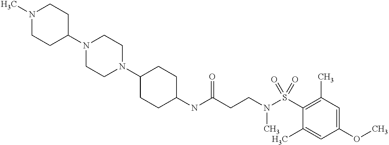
C1(NC(CCN(S(C2=C(C)C=C(OC)C=C2C)(=O)=O)C)=O)CCC(N2CCN(C3CCN(C)CC3)CC2)CC1
